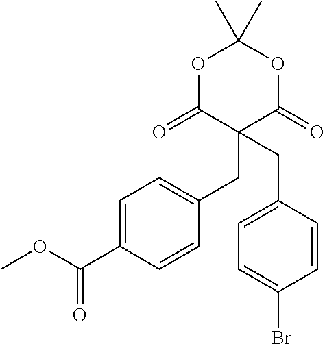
C1=C(C(OC)=O)C=CC(CC2(CC3=CC=C(Br)C=C3)C(=O)OC(C)(C)OC2=O)=C1
